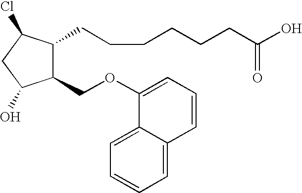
C1(OCC2C(CCCCCCC(O)=O)C(Cl)CC2O)=CC=CC2=CC=CC=C12
